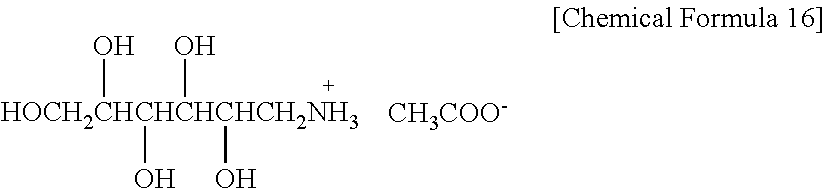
[HOCH2CHCHCHCHCH2NH3](O)(O)(O)O.[CH3COO-]
